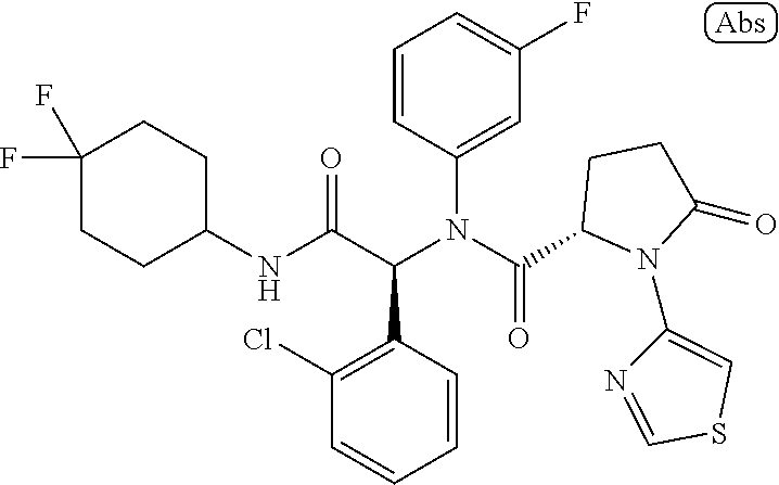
C1=CC(N(C(=O)C2N(C3=CSC=N3)C(=O)CC2)C(C(NC2CCC(F)(F)CC2)=O)C2=C(Cl)C=CC=C2)=CC(F)=C1
